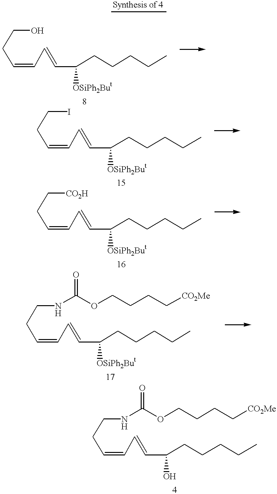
C(CC=CC=CC(CCCCC)[OSiPh2But])O.C(CC=CC=CC(CCCCC)[OSiPh2But])I.C(CC=CC=CC(CCCCC)[OSiPh2But])[CO2H].C(CC=CC=CC(CCCCC)[OSiPh2But])NC(OCCCC[CO2Me])=O.C(CC=CC=CC(CCCCC)O)NC(OCCCC[CO2Me])=O
